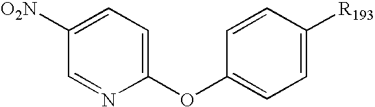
C1=C([O2N])C=NC(OC2=CC=C([R193])C=C2)=C1
